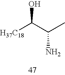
[H37C18]C(C(C)N)O
